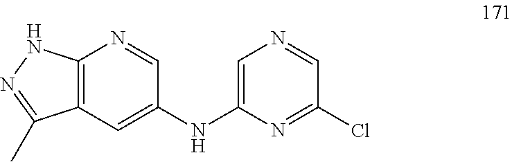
C12=C(C=C(NC3=CN=CC(Cl)=N3)C=N1)C(C)=NN2
